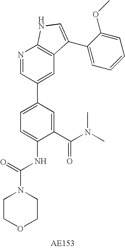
C1(C(N(C)C)=O)=CC(C2=CC3=C(N=C2)NC=C3C2=CC=CC=C2OC)=CC=C1NC(N1CCOCC1)=O
